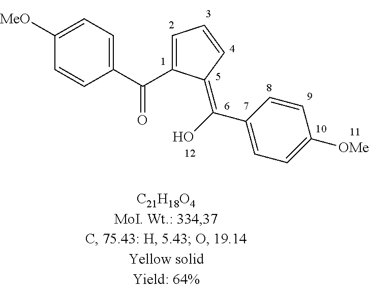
C1(C(=O)C2=CC=CC2=C(O)C2=CC=C([OMe])C=C2)=CC=C([MeO])C=C1
